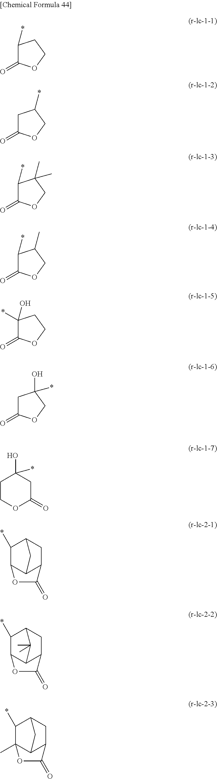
C1(*)C(=O)OCC1.C1C(=O)OCC1*.C1(*)C(=O)OCC1(C)C.C1(*)C(=O)OCC1C.C1(*)(O)C(=O)OCC1.C1C(=O)OCC1(O)*.C1COC(=O)CC1(O)*.C1(*)C2C3C(CC1C3)C(=O)O2.C1(*)C2C3C(CC1C3(C)C)C(=O)O2.C1(*)C2(C)C3C(CC1C3)C(=O)O2
